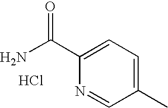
NC(C1=CC=C(C)C=N1)=O.Cl
